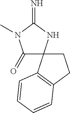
C1(=O)C2(NC(=N)N1C)CCC1=C2C=CC=C1
